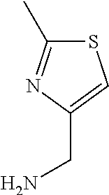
S1C(C)=NC(CN)=C1
